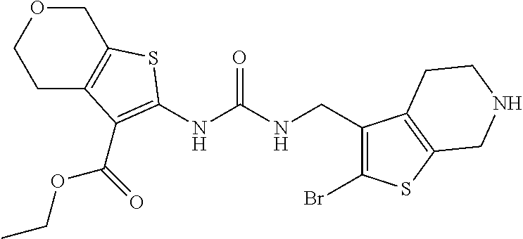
C1C2=C(COC1)SC(NC(NCC1=C(Br)SC3=C1CCNC3)=O)=C2C(OCC)=O
